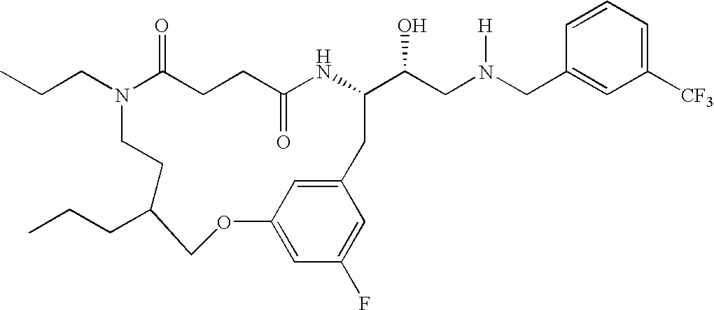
N1(CCC)C(=O)CCC(=O)NC(C(CN(CC2=CC([CF3])=CC=C2)[H])O)CC2=CC(=CC(F)=C2)OCC(CCC)CC1
